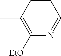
C1=CC(C)=C([EtO])N=C1
